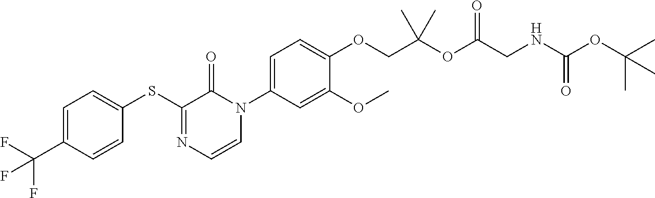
C1(SC2=CC=C(C(F)(F)F)C=C2)=NC=CN(C2=CC=C(OCC(OC(CNC(OC(C)(C)C)=O)=O)(C)C)C(OC)=C2)C1=O
